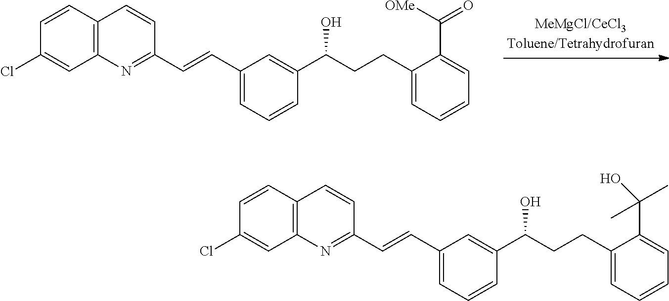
C12=C(C=CC(Cl)=C1)C=CC(C=CC1=CC=CC(C(CCC3=CC=CC=C3C([OMe])=O)O)=C1)=N2.C12=C(C=CC(Cl)=C1)C=CC(C=CC1=CC=CC(C(CCC3=CC=CC=C3C(O)(C)C)O)=C1)=N2
